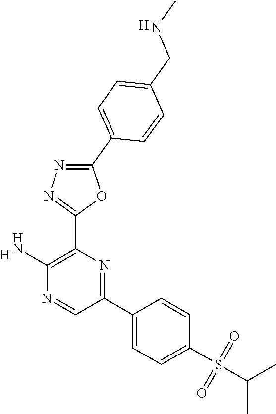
[H].C1(N)=C(C2=NN=C(C3=CC=C(CNC)C=C3)O2)N=C(C2=CC=C(S(C(C)C)(=O)=O)C=C2)C=N1.[H]
